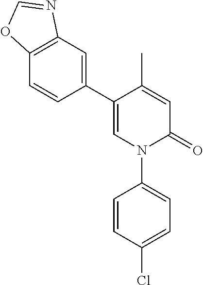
C1=C(C)C(C2=CC3=C(C=C2)OC=N3)=CN(C2=CC=C(Cl)C=C2)C1=O
